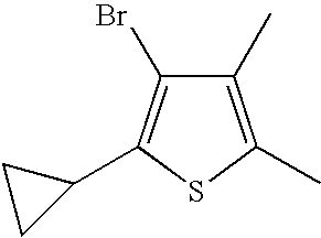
C1(C)=C(C)SC(C2CC2)=C1Br
